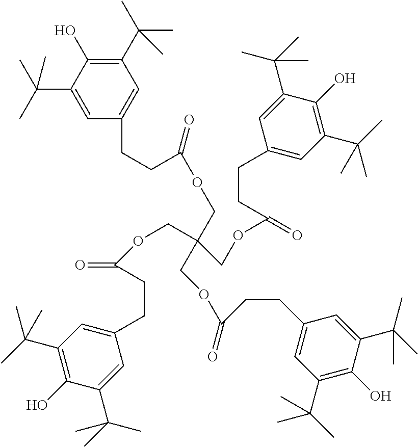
C1(C(C)(C)C)=C(O)C(C(C)(C)C)=CC(CCC(OCC(COC(CCC2=CC(C(C)(C)C)=C(O)C(C(C)(C)C)=C2)=O)(COC(CCC2=CC(C(C)(C)C)=C(O)C(C(C)(C)C)=C2)=O)COC(CCC2=CC(C(C)(C)C)=C(O)C(C(C)(C)C)=C2)=O)=O)=C1
